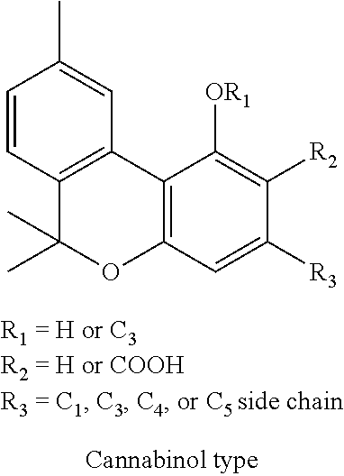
C1=CC2=C(C=C1C)C1=C(OC2(C)C)C=C([R3])C([R2])=C1[OR1]
